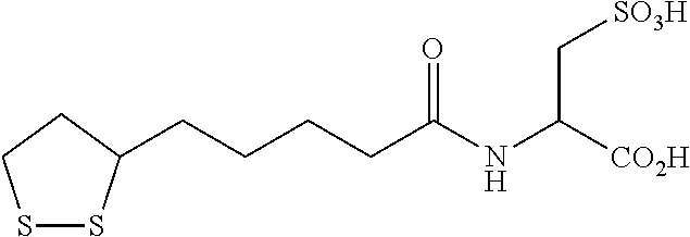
S1SC(CCCCC(NC([CO2H])C[SO3H])=O)CC1
